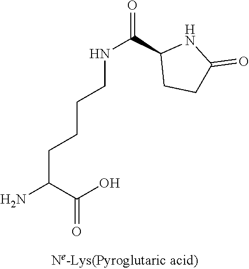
NC(CCCCNC(=O)C1CCC(=O)N1)C(O)=O
